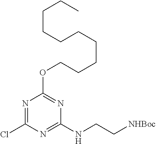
N1=C(Cl)N=C(NCC[NHBoc])N=C1OCCCCCCCCCC
